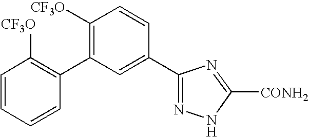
C1(C2=C([CF3O])C=CC(C3=NNC([CONH2])=N3)=C2)=C([CF3O])C=CC=C1
